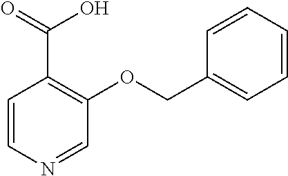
C1=CN=CC(OCC2=CC=CC=C2)=C1C(=O)O
